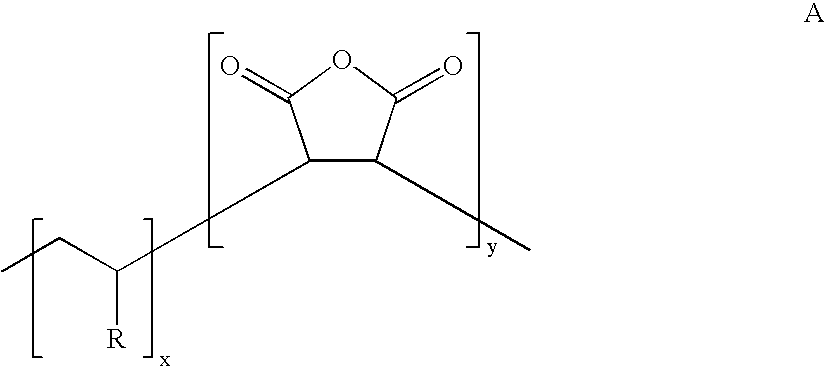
C1(C)C(=O)OC(=O)C1C(CC)[R]
